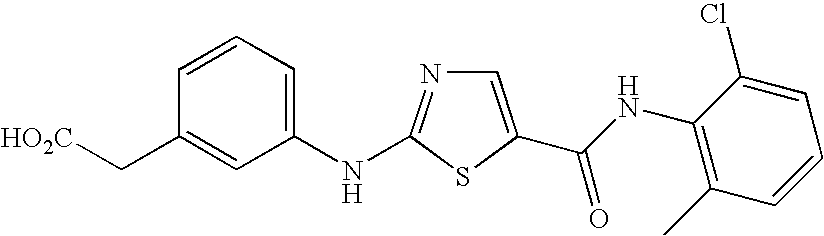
C1=CC(C[HO2C])=CC(NC2=NC=C(C(NC3=C(C)C=CC=C3Cl)=O)S2)=C1
